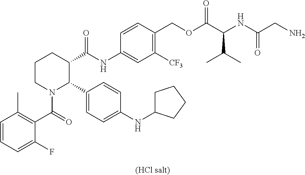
C1=CC=C(F)C(C(=O)N2C(C3=CC=C(NC4CCCC4)C=C3)C(C(NC3=CC([CF3])=C(COC(C(NC(CN)=O)C(C)C)=O)C=C3)=O)CCC2)=C1C
